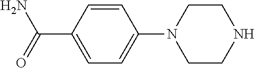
C1=C(C(=O)N)C=CC(N2CCNCC2)=C1
